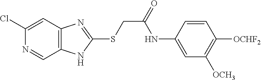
C1(Cl)=CC2=C(C=N1)NC(SCC(NC1=CC([OCH3])=C([OCHF2])C=C1)=O)=N2
